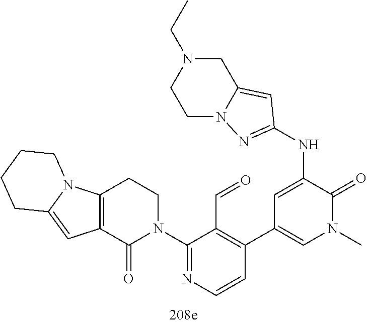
C12=C(C(=O)N(C3=NC=CC(C4=CN(C)C(=O)C(NC5=NN6CCN(CC)CC6=C5)=C4)=C3C=O)CC1)C=C1N2CCCC1
